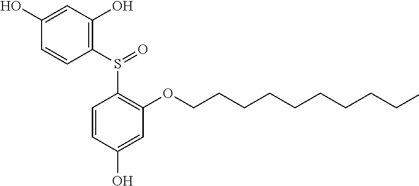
C1=CC(O)=CC(OCCCCCCCCCC)=C1S(C1=C(O)C=C(O)C=C1)=O
